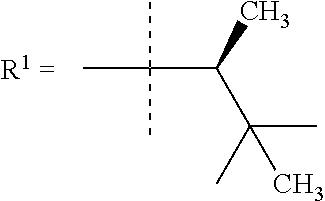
C(C(C)C(C)(C)C)(C)(C)C
